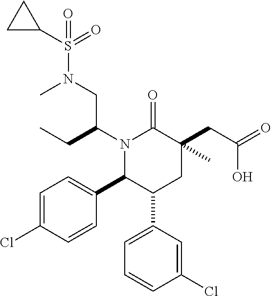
C1=C(Cl)C=CC(C2C(C3=CC=CC(Cl)=C3)CC(CC(=O)O)(C)C(=O)N2C(CC)CN(S(C2CC2)(=O)=O)C)=C1
